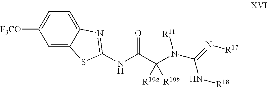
C1=C2C(=CC=C1[F3CO])N=C(NC(=O)C([R10a])([R10b])N([R11])C(=N[R17])N[R18])S2
